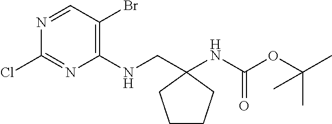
C1CCC(NC(OC(C)(C)C)=O)(CNC2=C(Br)C=NC(Cl)=N2)C1
